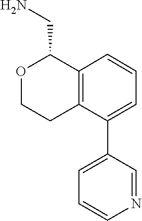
C1=CC=C(C2=CC=CN=C2)C2=C1C(CN)OCC2
